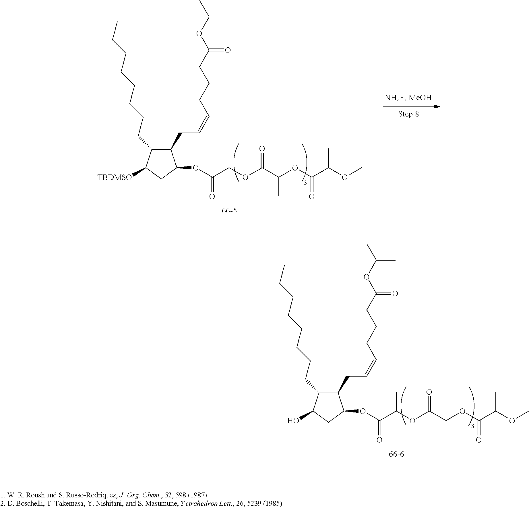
[66-6].C1(CCCCCCCC)C(CC=CCCCC(OC(C)C)=O)C(OC(C(OC(C(OC(C(OC)C)=O)C)=O)C)=O)CC1O.[66-5].C1(CCCCCCCC)C(CC=CCCCC(OC(C)C)=O)C(OC(C(OC(C(OC(C(OC)C)=O)C)=O)C)=O)CC1[TBDMSO]
